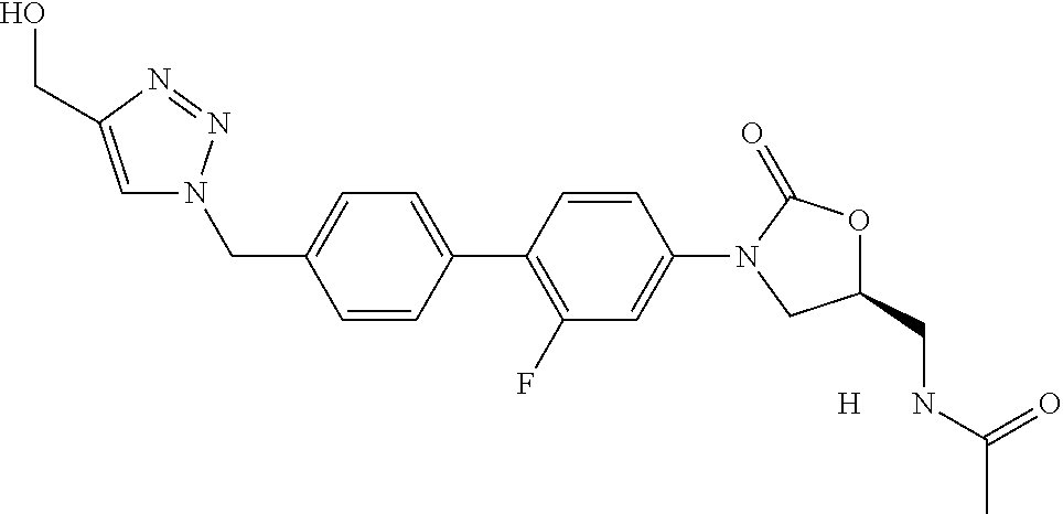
C1=CC(C2=C(F)C=C(N3CC(CNC(C)=O)OC3=O)C=C2)=CC=C1CN1C=C(CO)N=N1.[H]
